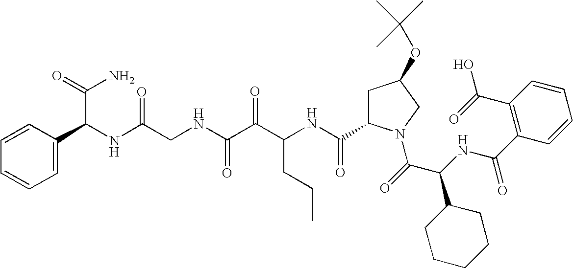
C(NC(C(=O)N1CC(OC(C)(C)C)CC1C(NC(C(C(NCC(NC(C(N)=O)C1=CC=CC=C1)=O)=O)=O)CCC)=O)C1CCCCC1)(=O)C1=C(C(=O)O)C=CC=C1
